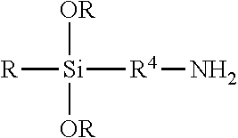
[R][Si]([OR])([OR])[R4]N
